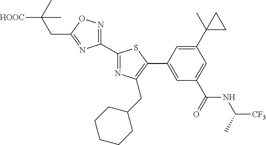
[HOOC]C(CC1=NC(C2=NC(CC3CCCCC3)=C(C3=CC(C(=O)NC([CF3])C)=CC(C4(C)CC4)=C3)S2)=NO1)(C)C
